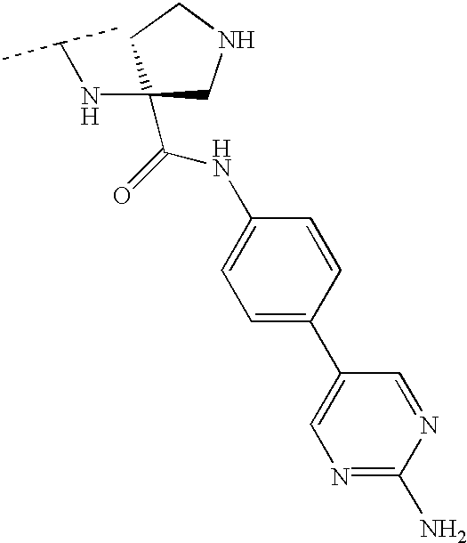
C1(NC(C)C)(C(=O)NC2=CC=C(C3=CN=C(N)N=C3)C=C2)CNCC1
